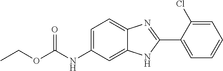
C1=C(NC(OCC)=O)C=C2C(=C1)N=C(C1=CC=CC=C1Cl)N2
